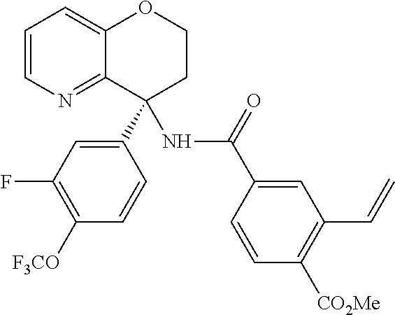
C1(C2(NC(=O)C3=CC(C=C)=C([CO2Me])C=C3)C3=NC=CC=C3OCC2)=CC(F)=C([F3CO])C=C1
